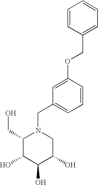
C1(CO)C(O)C(O)C(O)CN1CC1=CC=CC(OCC2=CC=CC=C2)=C1
